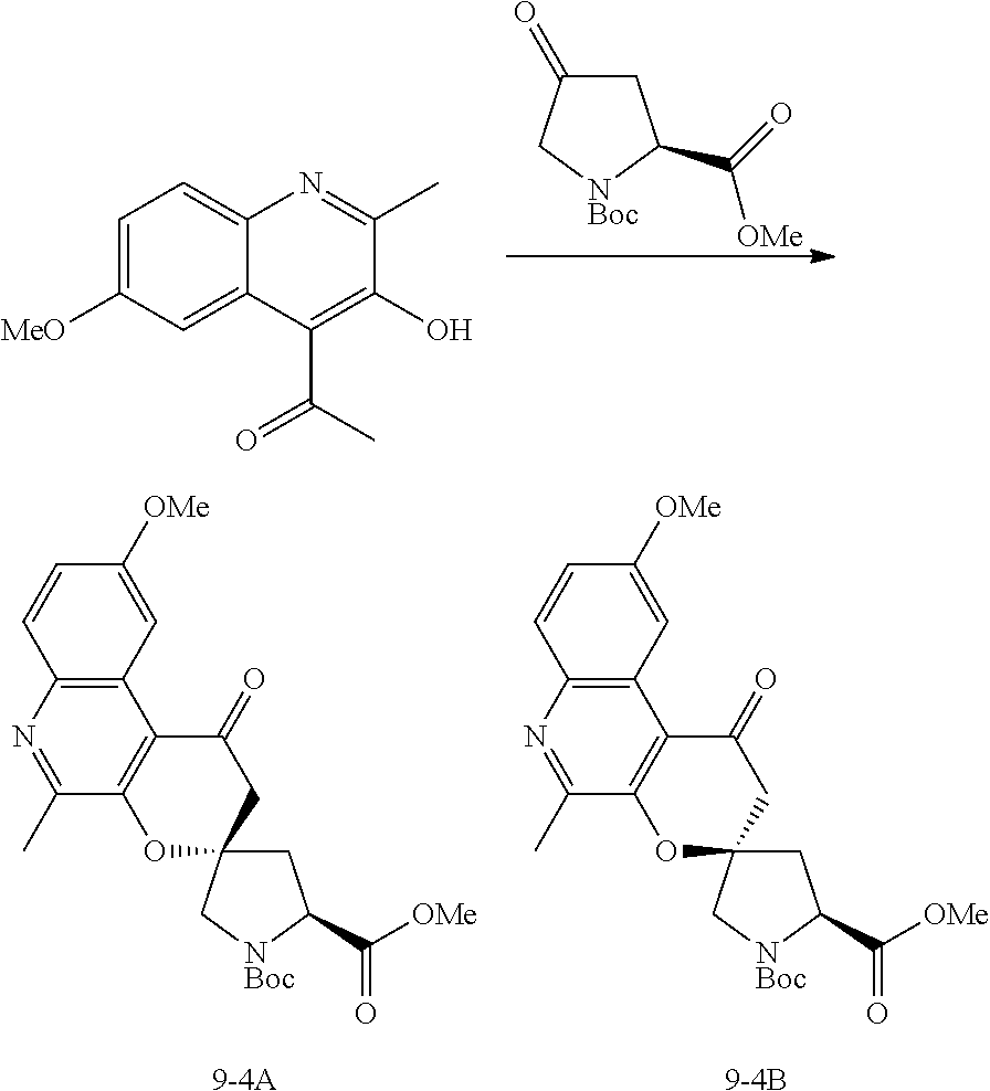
[MeO]C1=CC=C2C(=C1)C(C(C)=O)=C(O)C(C)=N2.O=C1CC(C(=O)[OMe])[NBoc]C1.C12=C(N=C(C)C3=C1C(=O)CC1(O3)CC(C([OMe])=O)[NBoc]C1)C=CC([OMe])=C2.C12=C(N=C(C)C3=C1C(=O)CC1(O3)CC(C([OMe])=O)[NBoc]C1)C=CC([OMe])=C2
